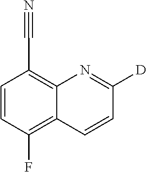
C1=CC(F)=C2C(=C1C#N)N=C([D])C=C2
